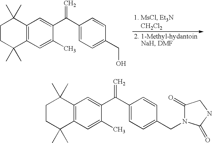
C12=C(C=C(C)C(C(C3=CC=C(CO)C=C3)=C)=C1)C(C)(C)CCC2(C)C.C12=C(C=C(C)C(C(C3=CC=C(CN4C(=O)CNC4=O)C=C3)=C)=C1)C(C)(C)CCC2(C)C
